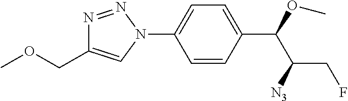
C1=CC(C(OC)C([N3])CF)=CC=C1N1N=NC(COC)=C1
